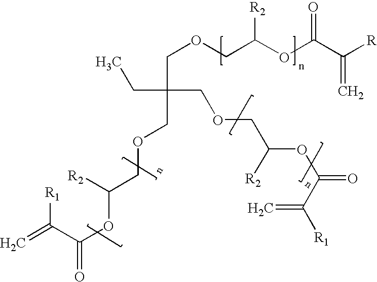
C=C(C(OC(COCC(COCC(OC(=O)C([R1])=C)[R2])(CC)COCC(OC(C([R])=C)=O)[R2])[R2])=O)[R1]
